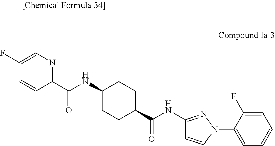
C1=CC(C(NC2CCC(C(NC3=NN(C4=CC=CC=C4F)C=C3)=O)CC2)=O)=NC=C1F
